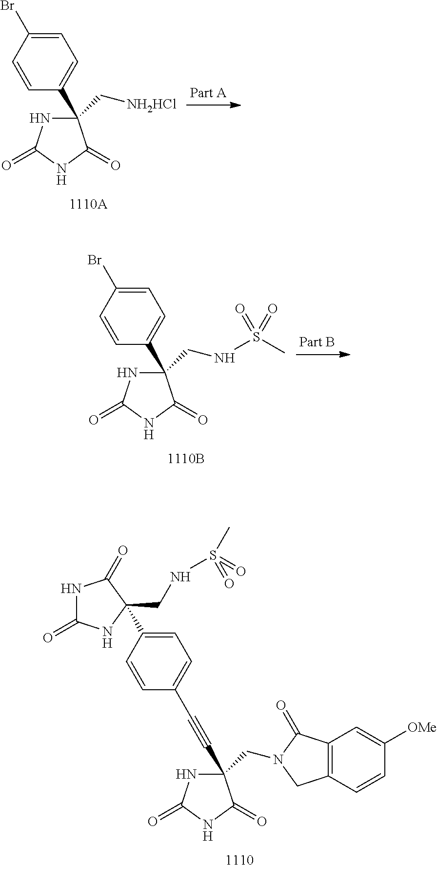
C1(C#CC2=CC=C(C3(CNS(=O)(C)=O)NC(=O)NC3=O)C=C2)(CN2CC3=C(C2=O)C=C([OMe])C=C3)NC(=O)NC1=O.C1(C2=CC=C(Br)C=C2)(C[NH2HCl])NC(=O)NC1=O.C1(C2=CC=C(Br)C=C2)(CNS(C)(=O)=O)NC(=O)NC1=O
